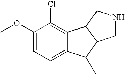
C1(OC)=CC=C2C(=C1Cl)C1C(C2C)CNC1
